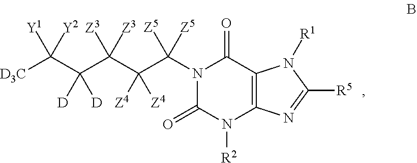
N1(C(C(C(C(C([D3C])([Y1])[Y2])([D])[D])([Z3])[Z3])([Z4])[Z4])([Z5])[Z5])C(=O)N([R2])C2=C(C1=O)N([R1])C([R5])=N2
